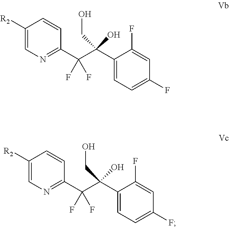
[R2]C1=CN=C(C(C(C2=CC=C(F)C=C2F)(CO)O)(F)F)C=C1.[R2]C1=CN=C(C(C(C2=CC=C(F)C=C2F)(CO)O)(F)F)C=C1
